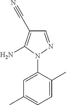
C1=C(N2N=CC(C#N)=C2N)C(C)=CC=C1C
